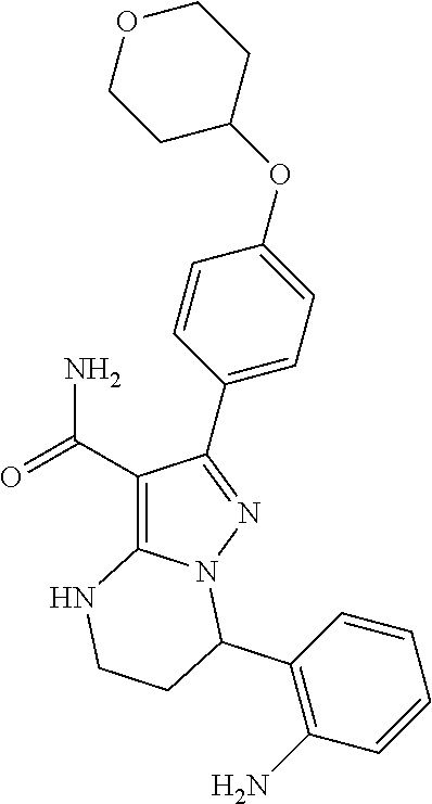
C1(C(=O)N)=C2N(N=C1C1=CC=C(OC3CCOCC3)C=C1)C(C1=C(N)C=CC=C1)CCN2
